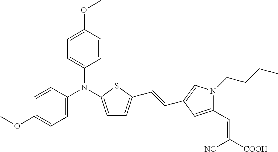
C1=CC(OC)=CC=C1N(C1=CC=C(OC)C=C1)C1=CC=C(C=CC2=CN(CCCC)C(C=C([NC])[COOH])=C2)S1
